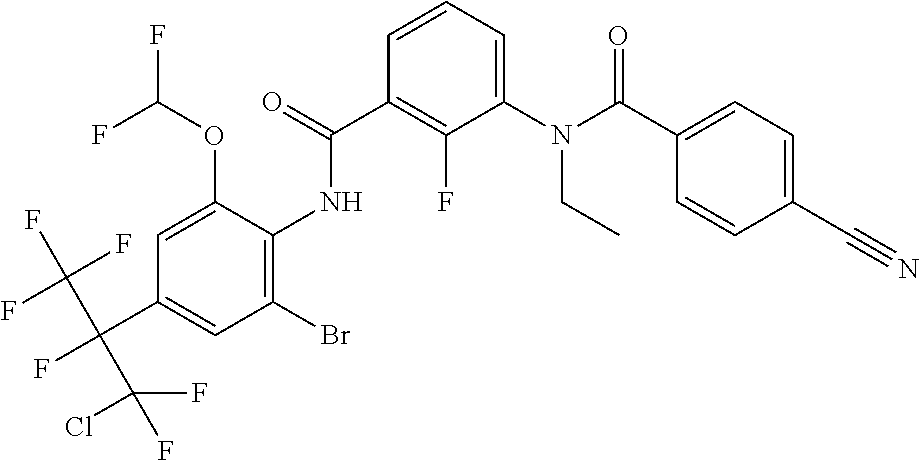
C1=C(OC(F)F)C(NC(C2=C(F)C(N(CC)C(=O)C3=CC=C(C#N)C=C3)=CC=C2)=O)=C(Br)C=C1C(F)(C(F)(F)F)C(F)(Cl)F
